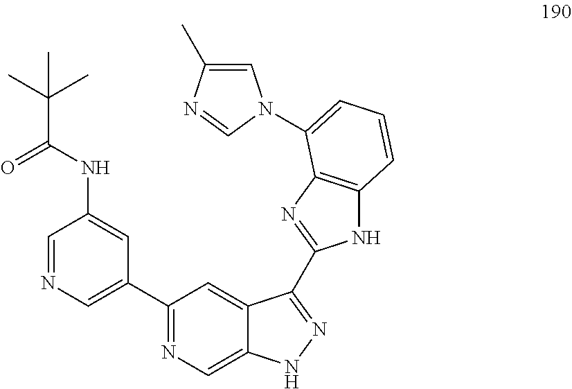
C1=NC=C(C2=NC=C3C(=C2)C(C2=NC4=C(N2)C=CC=C4N2C=C(C)N=C2)=NN3)C=C1NC(C(C)(C)C)=O
